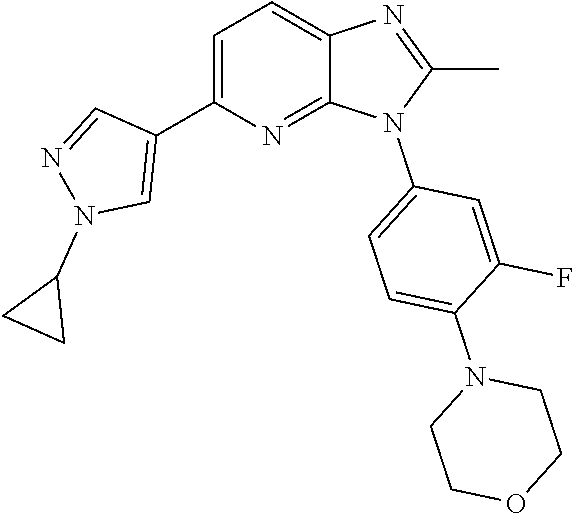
C1(C)=NC2=CC=C(C3=CN(C4CC4)N=C3)N=C2N1C1=CC=C(N2CCOCC2)C(F)=C1
